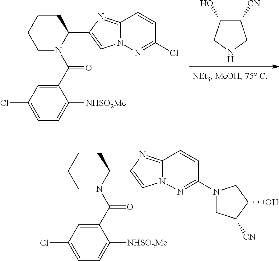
C1([CN])C(O)CNC1.C1CCCC(C2=CN3C(=N2)C=CC(Cl)=N3)N1C(=O)C1=CC(Cl)=CC=C1[NHSO2Me].C1CCCC(C2=CN3C(=N2)C=CC(N2CC([CN])C(O)C2)=N3)N1C(=O)C1=CC(Cl)=CC=C1[NHSO2Me]
